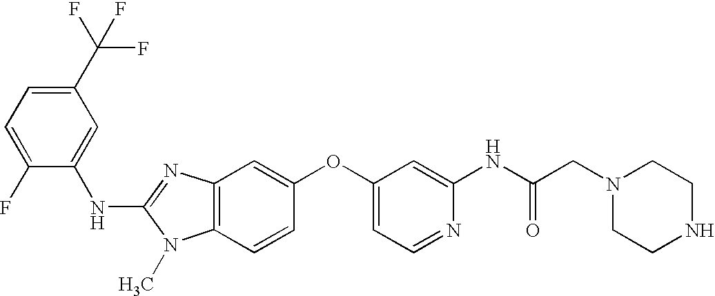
C1(NC2=NC3=C(N2C)C=CC(OC2=CC=NC(NC(CN4CCNCC4)=O)=C2)=C3)=CC(C(F)(F)F)=CC=C1F
